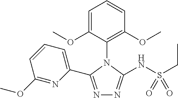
N1=C(C2=CC=CC(OC)=N2)N(C2=C(OC)C=CC=C2OC)C(NS(CC)(=O)=O)=N1
